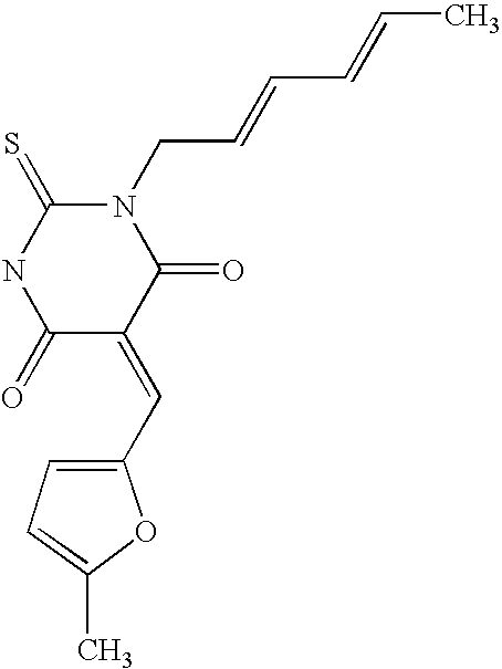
N1(CC=CC=CC)C(=S)NC(=O)C(=CC2=CC=C(C)O2)C1=O
